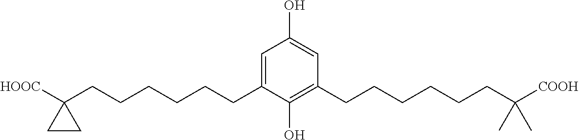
C1=C(CCCCCCC2([HOOC])CC2)C(O)=C(CCCCCCC([COOH])(C)C)C=C1O
